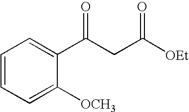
C1=CC=C([OCH3])C(C(CC([OEt])=O)=O)=C1
